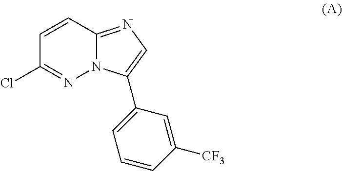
C1=CC2=NC=C(C3=CC=CC([CF3])=C3)N2N=C1Cl
